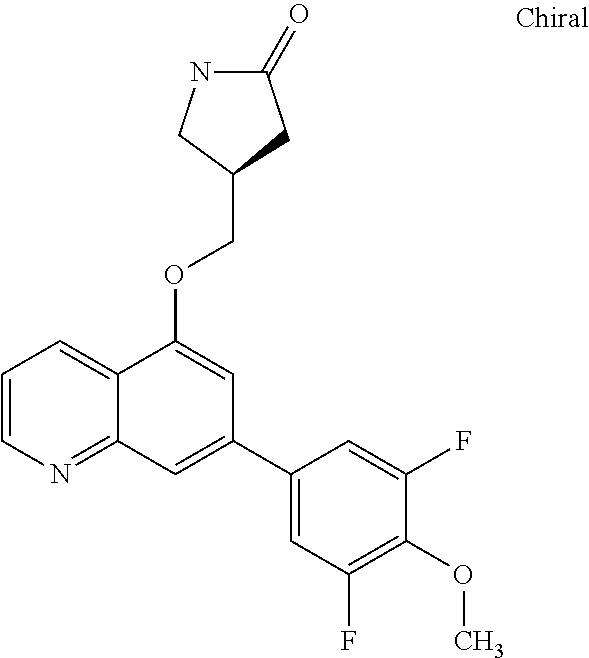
C1=CN=C2C(=C1)C(OCC1CNC(=O)C1)=CC(C1=CC(F)=C(OC)C(F)=C1)=C2
